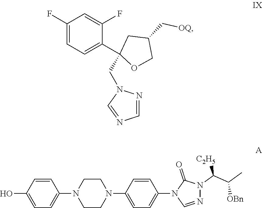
C1(F)=CC=C(C2(CN3N=CN=C3)OCC(C[OQ])C2)C(F)=C1.C1=CC(O)=CC=C1N1CCN(C2=CC=C(N3C=NN(C(C(C)[OBn])[C2H5])C3=O)C=C2)CC1
